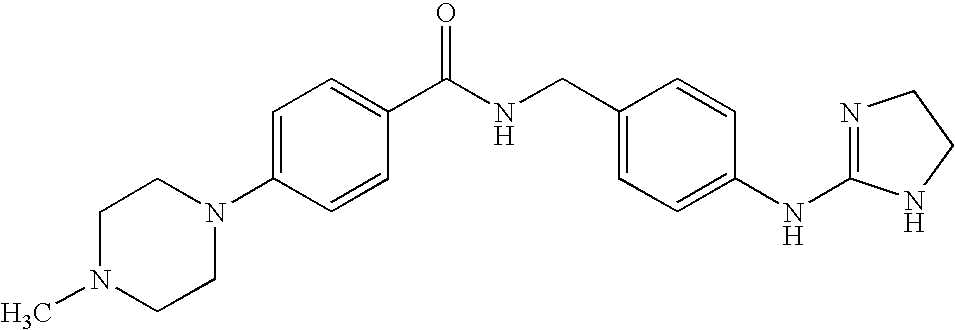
C1=C(N2CCN(C)CC2)C=CC(C(NCC2=CC=C(NC3=NCCN3)C=C2)=O)=C1
